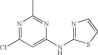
N1=C(NC2=CC(Cl)=NC(C)=N2)SC=C1
